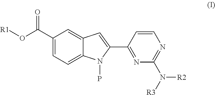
C1(C(O[R1])=O)=CC=C2C(=C1)C=C(C1=NC(N([R3])[R2])=NC=C1)N2P
